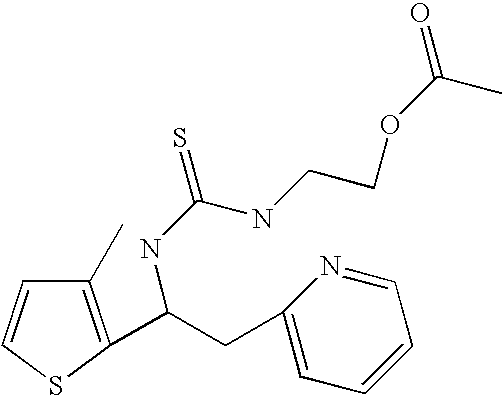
C1(C)=C(C(CC2=CC=CC=N2)NC(=S)NCCOC(=O)C)SC=C1
